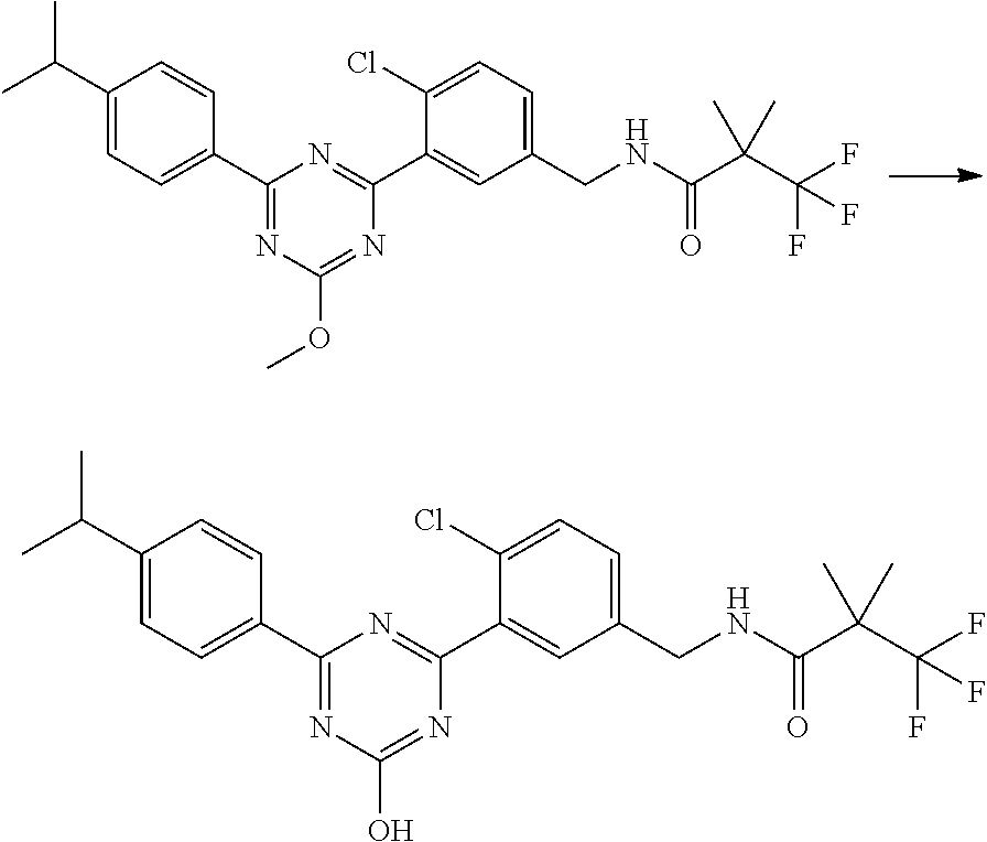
C1(C2=CC=C(C(C)C)C=C2)=NC(OC)=NC(C2=CC(CNC(=O)C(C(F)(F)F)(C)C)=CC=C2Cl)=N1.C1(C2=CC=C(C(C)C)C=C2)=NC(O)=NC(C2=CC(CNC(=O)C(C(F)(F)F)(C)C)=CC=C2Cl)=N1
